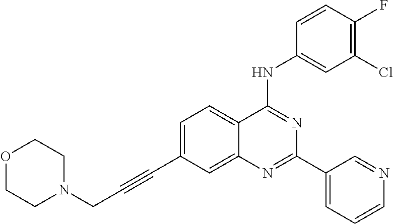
C1=C(C#CCN2CCOCC2)C=C2C(=C1)C(NC1=CC(Cl)=C(F)C=C1)=NC(C1=CC=CN=C1)=N2
